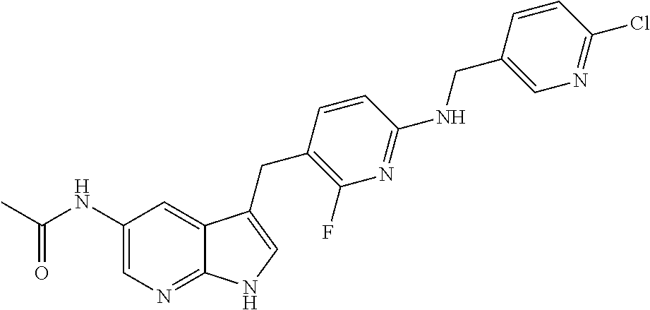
C1(NC(C)=O)=CN=C2C(=C1)C(CC1=C(F)N=C(NCC3=CN=C(Cl)C=C3)C=C1)=CN2
